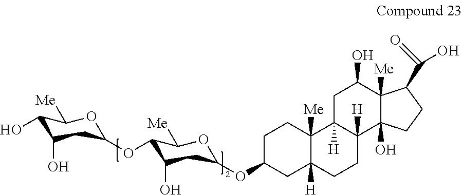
C1(O)C(O)CC(OC2C(O)CC(OC3CC4([H])C([Me])(CC3)C3([H])C([H])(CC4)C4(O)C([Me])(C(O)C3)C(C(O)=O)CC4)OC2[Me])OC1[Me]
